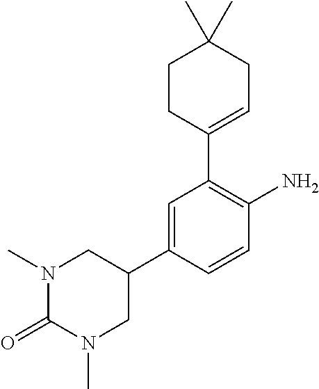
N1(C)C(=O)N(C)CC(C2=CC(C3=CCC(C)(C)CC3)=C(N)C=C2)C1
